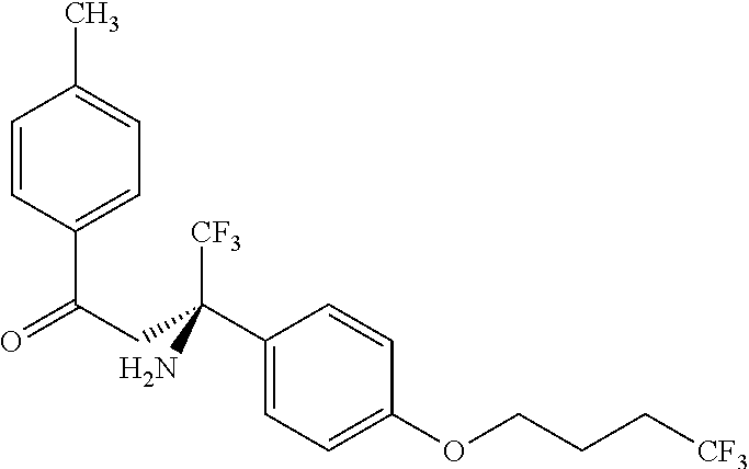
C(C1=CC=C(C)C=C1)(CC([CF3])(C1=CC=C(OCCC[CF3])C=C1)N)=O
